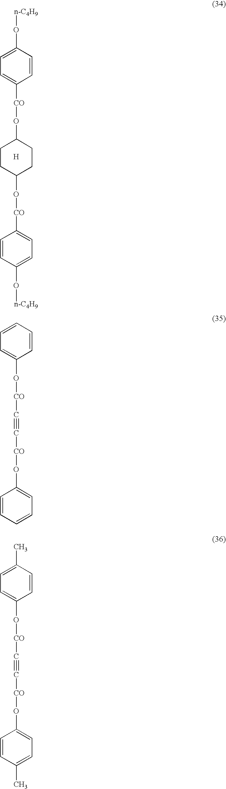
C1=CC(O[n-C4H9])=CC=C1[CO]OC1CCC(O[CO]C2=CC=C(O[n-C4H9])C=C2)CC1.[H].C1=CC=CC=C1O[CO]C#C[CO]OC1=CC=CC=C1.C1=CC(C)=CC=C1O[CO]C#C[CO]OC1=CC=C(C)C=C1
